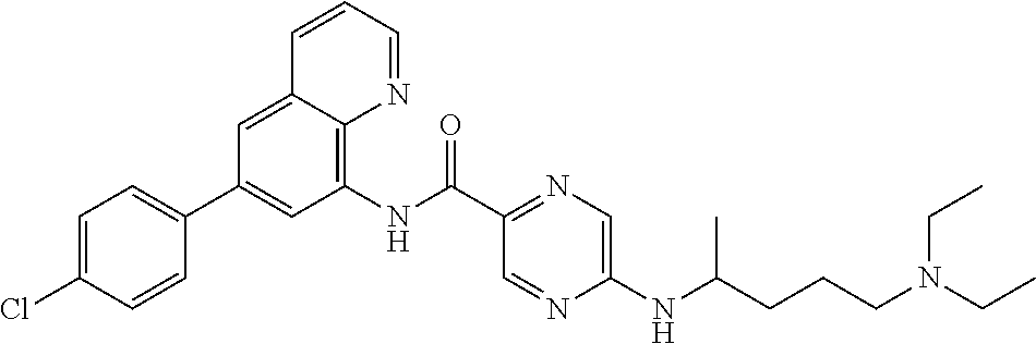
C12=CC(C3=CC=C(Cl)C=C3)=CC(NC(C3=NC=C(NC(CCCN(CC)CC)C)N=C3)=O)=C1N=CC=C2
